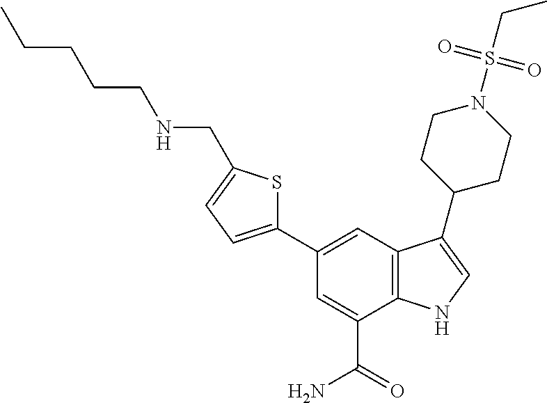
C1(C2=CC3=C(C(C(=O)N)=C2)NC=C3C2CCN(S(CC)(=O)=O)CC2)=CC=C(CNCCCCC)S1
